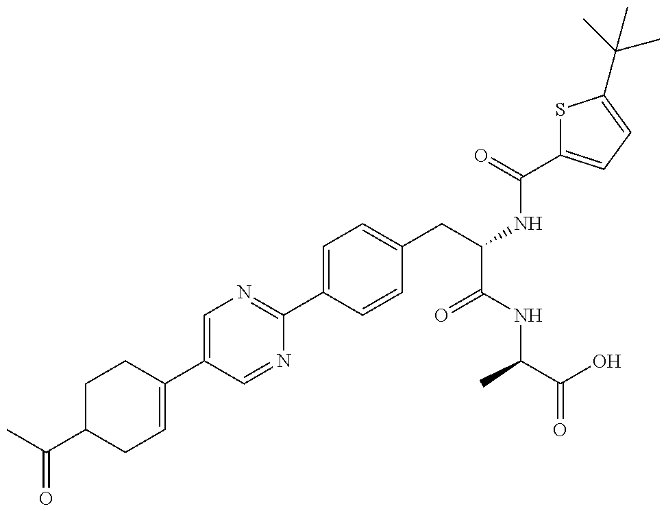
CC(C1CC=C(C2=CN=C(C3=CC=C(CC(NC(=O)C4=CC=C(C(C)(C)C)S4)C(NC(C(=O)O)C)=O)C=C3)N=C2)CC1)=O
